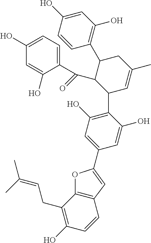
C1(CC=C(C)C)=C(O)C=CC2=C1OC(C1=CC(O)=C(C3C=C(C)CC(C4=C(O)C=C(O)C=C4)C3C(C3=CC=C(O)C=C3O)=O)C(O)=C1)=C2
